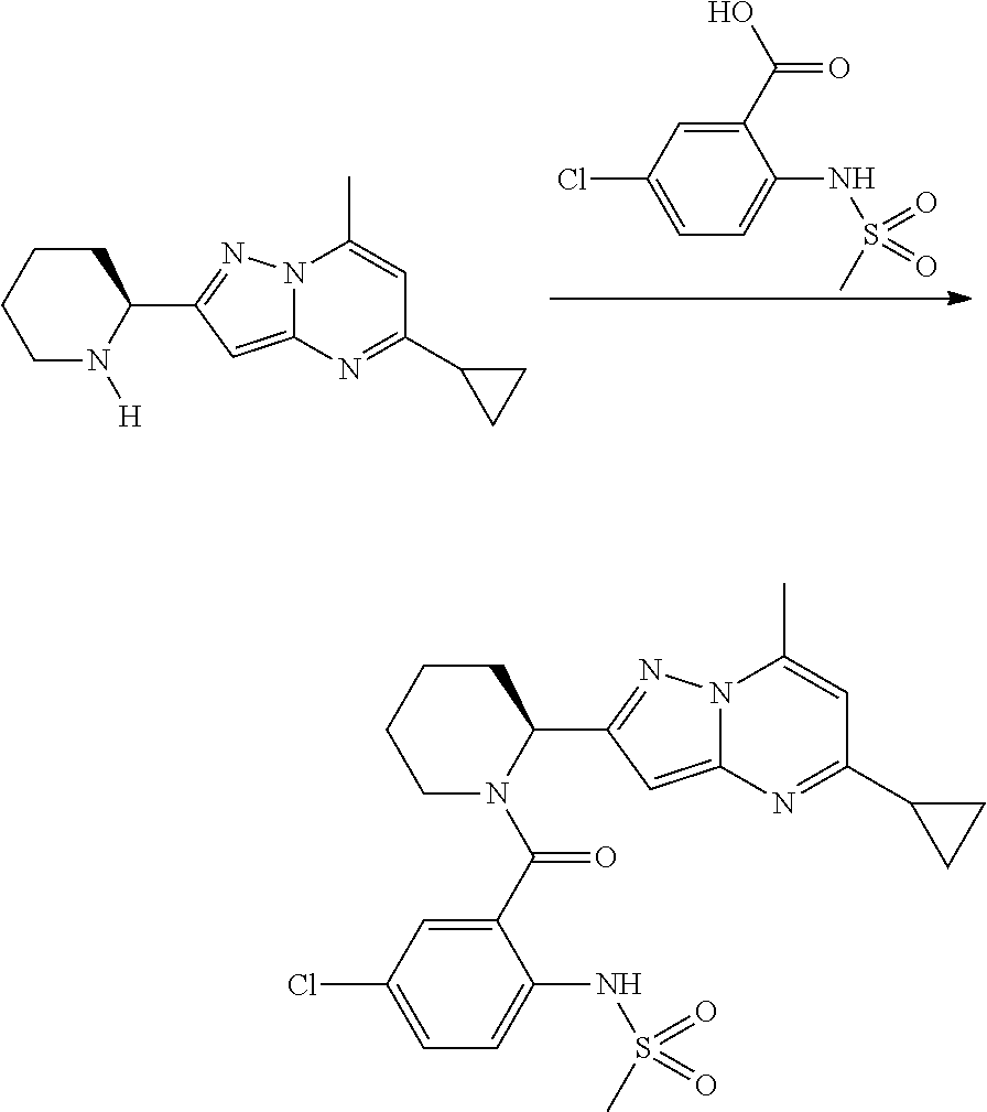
C(C1=CC(Cl)=CC=C1NS(C)(=O)=O)(O)=O.C1N([H])C(C2=NN3C(=C2)N=C(C2CC2)C=C3C)CCC1.C1N(C(=O)C2=CC(Cl)=CC=C2NS(C)(=O)=O)C(C2=NN3C(=C2)N=C(C2CC2)C=C3C)CCC1
